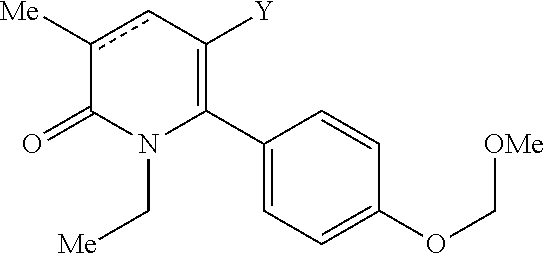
C1(C2=C([Y])cc([Me])C(=O)N2C[Me])=CC=C(OC[OMe])C=C1
